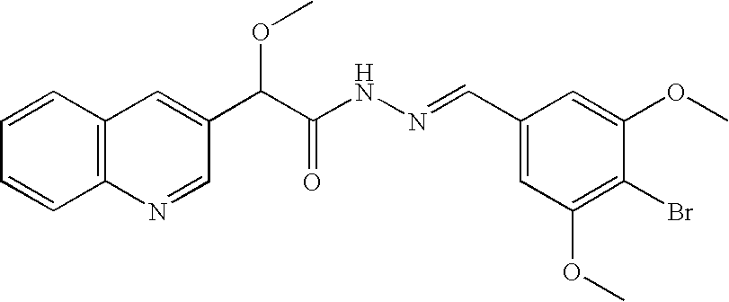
C12=C(N=CC(C(C(NN=CC3=CC(OC)=C(Br)C(OC)=C3)=O)OC)=C1)C=CC=C2
